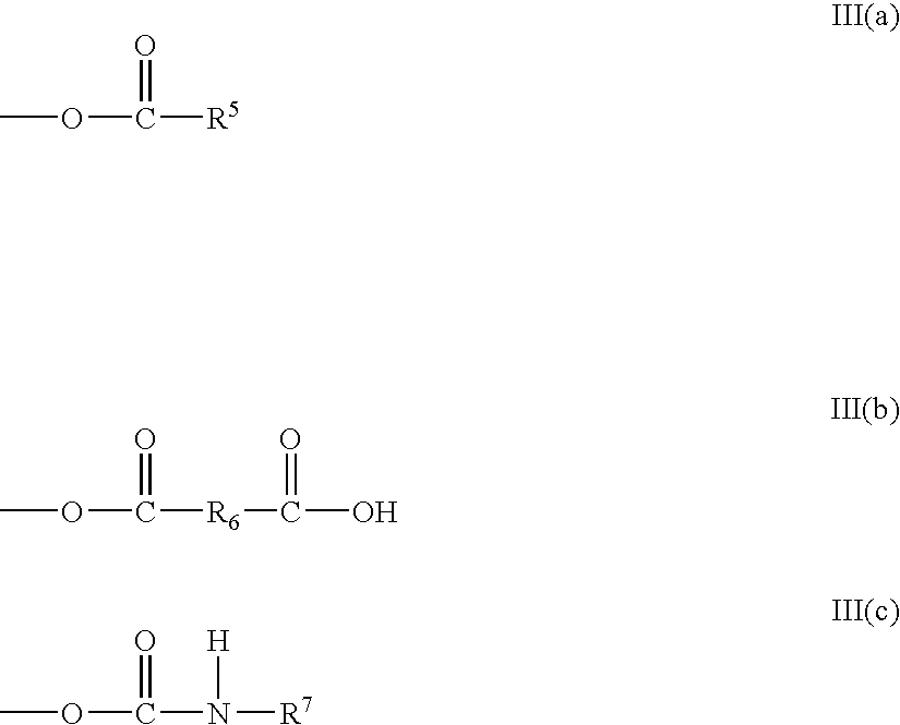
COC([R5])=O.COC([R6]C(O)=O)=O.COC(N([R7])[H])=O
